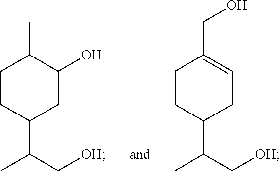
C1CC(C(C[OH])C)CC(O)C1C.C1CC(C(C[OH])C)CC=C1CO
